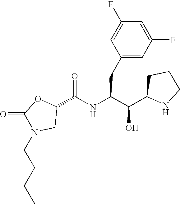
C1(CC(C(C2NCCC2)O)NC(C2OC(=O)N(CCCC)C2)=O)=CC(F)=CC(F)=C1
